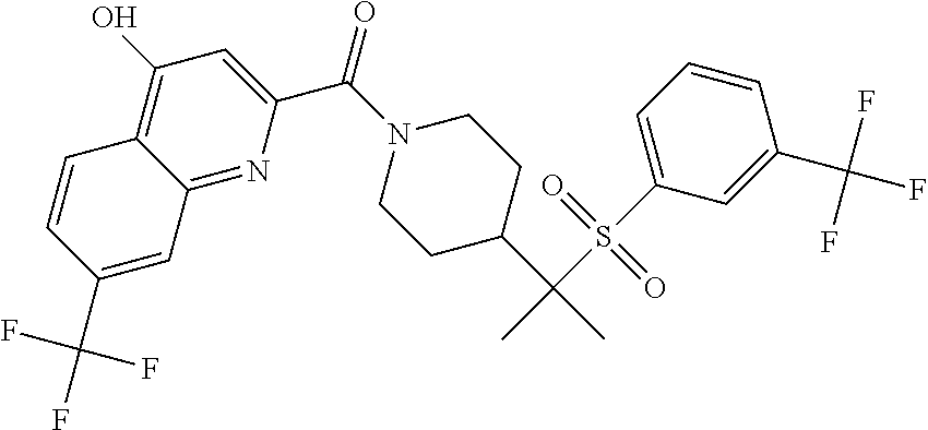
N1(C(C2=CC(O)=C3C(=N2)C=C(C(F)(F)F)C=C3)=O)CCC(C(C)(S(C2=CC=CC(C(F)(F)F)=C2)(=O)=O)C)CC1
